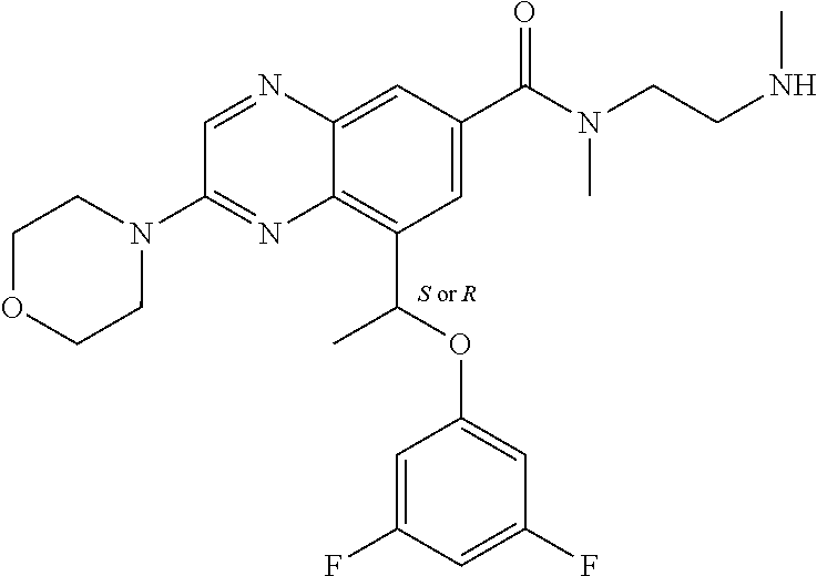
N(C(C1=CC(C(OC2=CC(F)=CC(F)=C2)C)=C2C(=C1)N=CC(N1CCOCC1)=N2)=O)(C)CCNC
